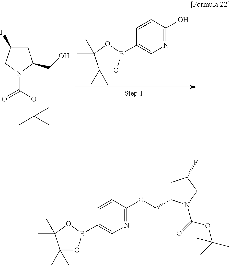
C1(C)(C)OB(C2=CN=C(O)C=C2)OC1(C)C.C1C(F)CN(C(OC(C)(C)C)=O)C1CO.C1(C)(C)OB(C2=CN=C(OCC3CC(F)CN3C(=O)OC(C)(C)C)C=C2)OC1(C)C
